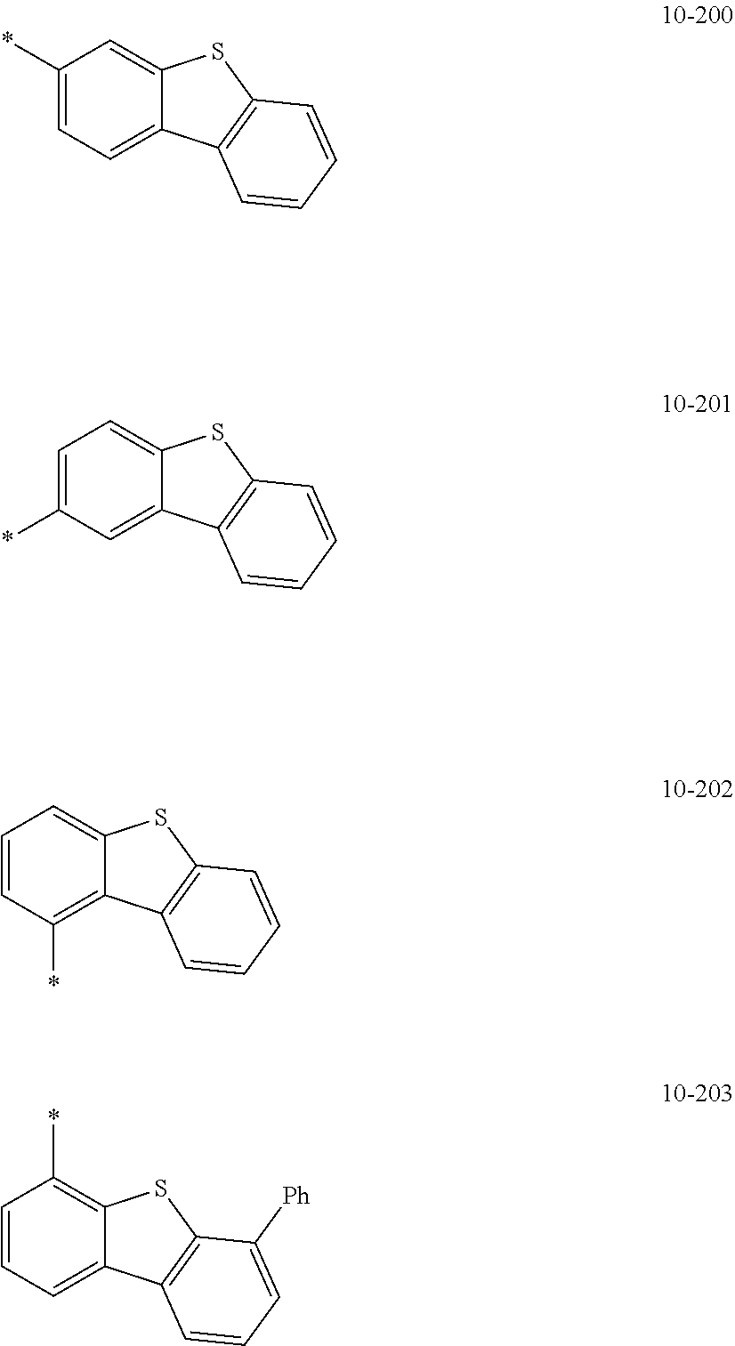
C1=CC(*)=C2C(=C1)SC1=C2C=CC=C1.C1=CC=C2C(=C1*)SC1=C2C=CC=C1[Ph].C1(*)=CC=C2C(=C1)SC1=C2C=CC=C1.C1=C(*)C=C2C(=C1)SC1=C2C=CC=C1
